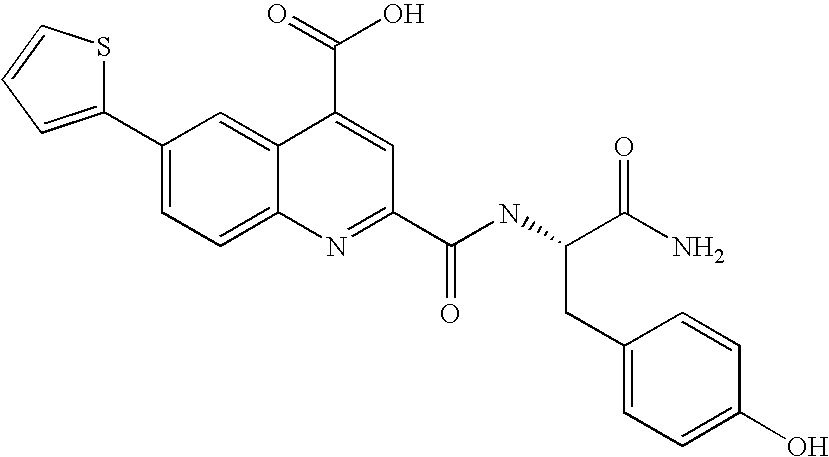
C1(C2=CC=C3C(=C2)C(C(=O)O)=CC(C(NC(C(N)=O)CC2=CC=C(O)C=C2)=O)=N3)=CC=CS1
